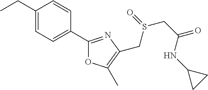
C1(CC)=CC=C(C2=NC(CS(CC(=O)NC3CC3)=O)=C(C)O2)C=C1
